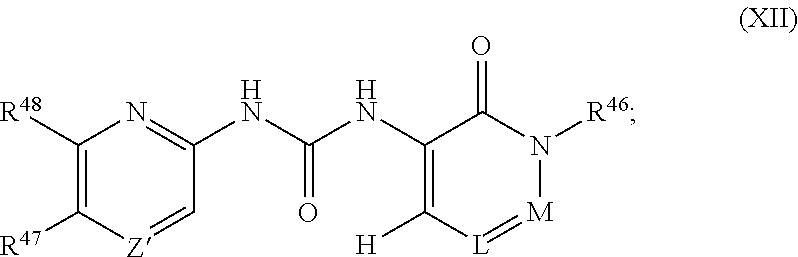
C1([R48])=C([R47])[Z]=CC(NC(NC2=C([H])[L]=[M]N([R46])C2=O)=O)=N1
